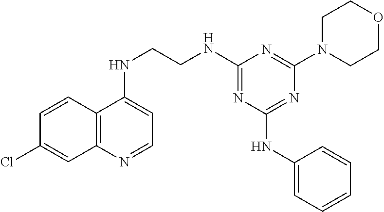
C12=C(N=CC=C1NCCNC1=NC(NC3=CC=CC=C3)=NC(N3CCOCC3)=N1)C=C(Cl)C=C2
